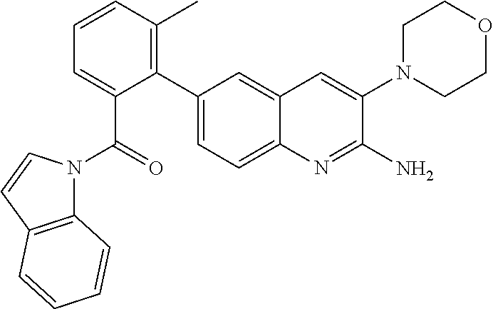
C1(C2=CC=C3C(=C2)C=C(N2CCOCC2)C(N)=N3)=C(C)C=CC=C1C(=O)N1C2=C(C=C1)C=CC=C2
